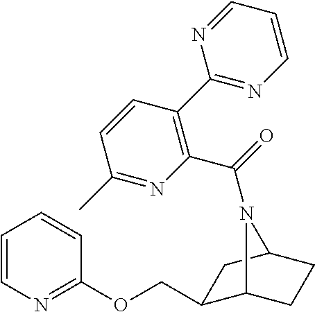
C12CCC(CC1COC1=NC=CC=C1)N2C(=O)C1=C(C2=NC=CC=N2)C=CC(C)=N1
